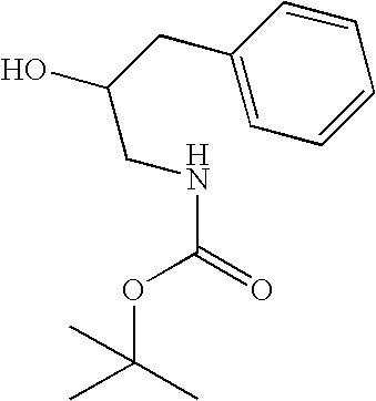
N(C(=O)OC(C)(C)C)CC(O)CC1=CC=CC=C1
